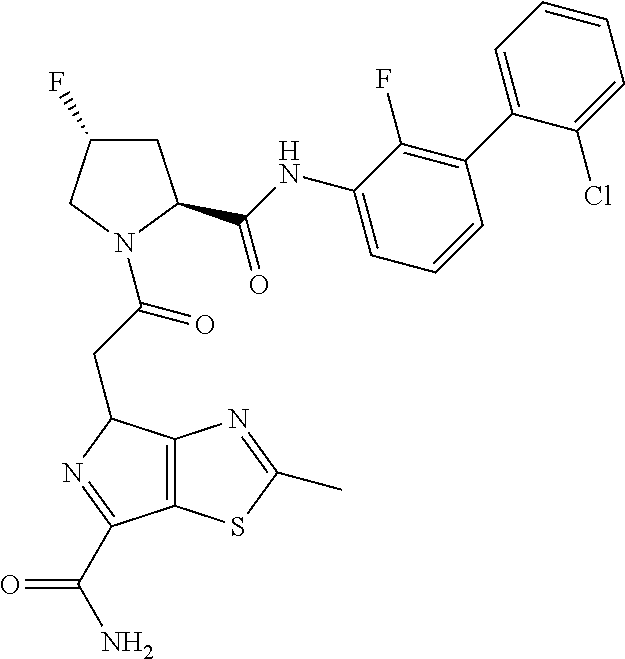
C12=C(N=C(C)S1)C(CC(N1CC(F)CC1C(=O)NC1=CC=CC(C3=CC=CC=C3Cl)=C1F)=O)N=C2C(=O)N
